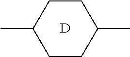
CC1CCC(C)CC1.[D]
